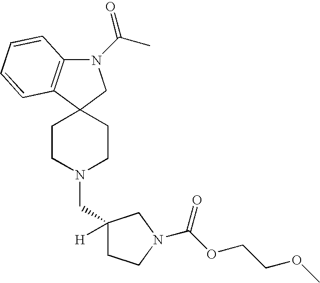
N1(C(C)=O)C2=C(C3(C1)CCN(CC1([H])CCN(C(OCCOC)=O)C1)CC3)C=CC=C2
